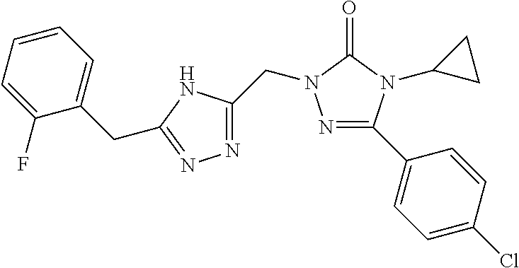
N1=C(C2=CC=C(Cl)C=C2)N(C2CC2)C(=O)N1CC1=NN=C(CC2=CC=CC=C2F)N1
